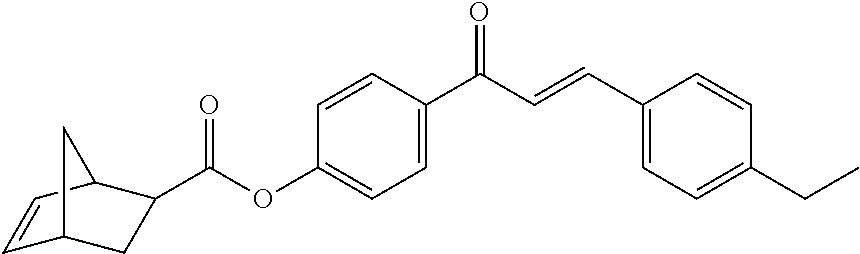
C1=C(C(C=CC2=CC=C(CC)C=C2)=O)C=CC(OC(C2CC3C=CC2C3)=O)=C1
